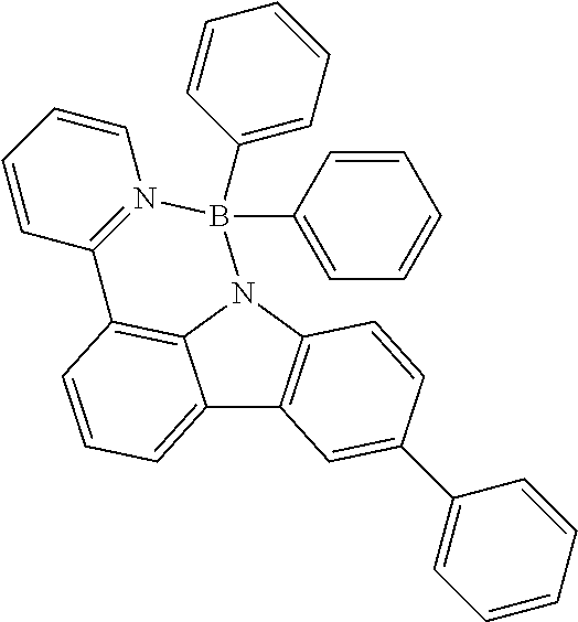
C12=CC=CC3=C1N(C1=C2C=C(C2=CC=CC=C2)C=C1)B(C1=CC=CC=C1)(C1=CC=CC=C1)N1=C3C=CC=C1
